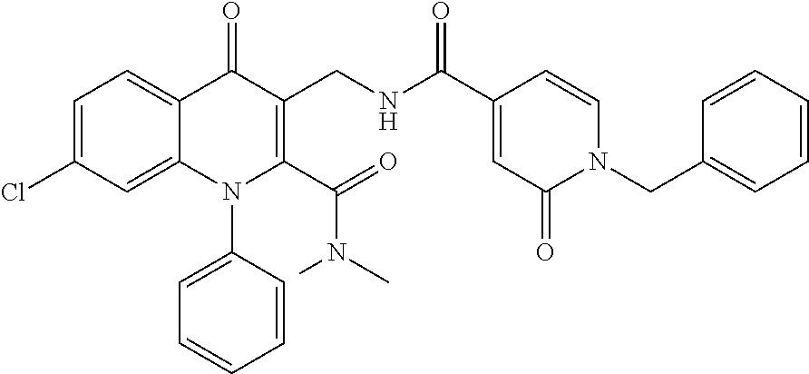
C1=C(Cl)C=C2C(=C1)C(=O)C(CNC(C1=CC(=O)N(CC3=CC=CC=C3)C=C1)=O)=C(C(=O)N(C)C)N2C1=CC=CC=C1
